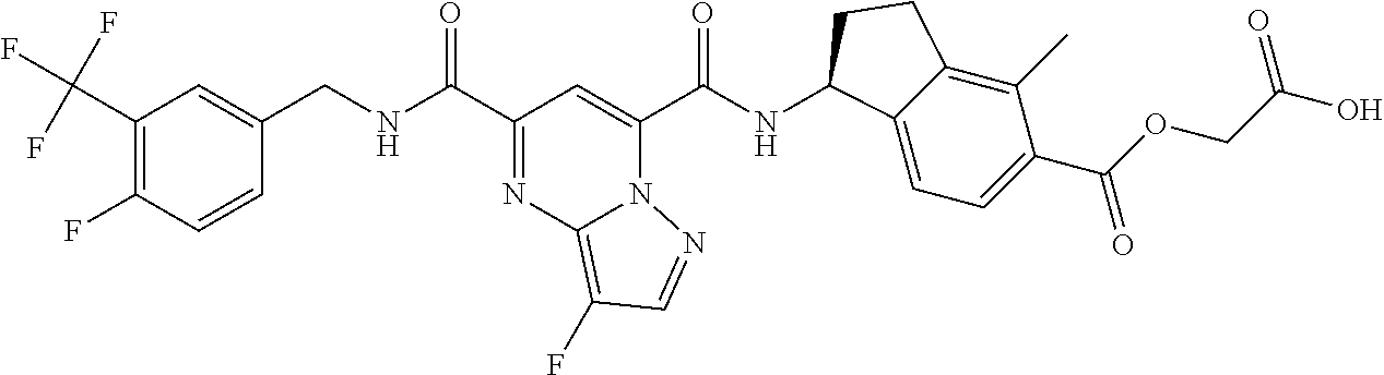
C1(C(F)(F)F)=C(F)C=CC(CNC(C2=NC3=C(F)C=NN3C(C(NC3C4=CC=C(C(OCC(O)=O)=O)C(C)=C4CC3)=O)=C2)=O)=C1
